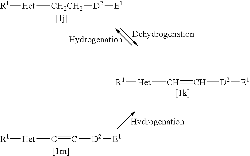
[R1][Het][CH2CH2][D2][E1].[R1][Het]C=C[D2][E1].[R1][Het]C#C[D2][E1]
